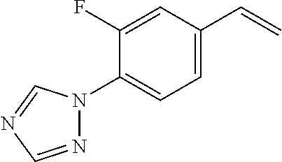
C1=C(C=C)C=C(F)C(N2C=NC=N2)=C1
